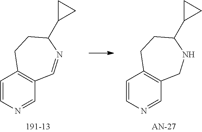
C1=CN=CC2=C1CCC(C1CC1)NC2.C1=CN=CC2=C1CCC(C1CC1)N=C2
